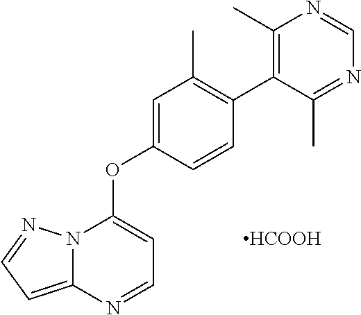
[HCOOH].N12C(=CC=N1)N=CC=C2OC1=CC(C)=C(C2=C(C)N=CN=C2C)C=C1
